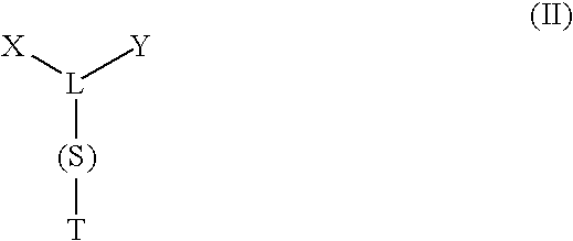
[X][L]([Y])[(S)][T]
